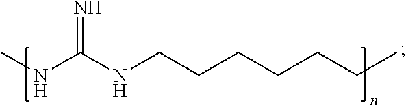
CNC(NCCCCCCC)=N
